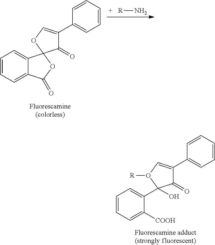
C1=CC=C2C(=C1)C1(OC2=O)C(=O)C(C2=CC=CC=C2)=CO1.[R]N.C1=CC=C([COOH])C(C2(O)C(=O)C(C3=CC=CC=C3)=CO2[R])=C1
